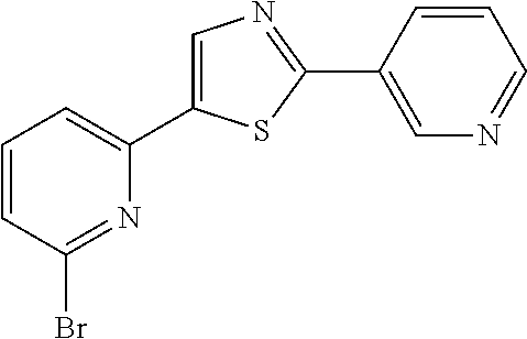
C1=CC(Br)=NC(C2=CN=C(C3=CN=CC=C3)S2)=C1
